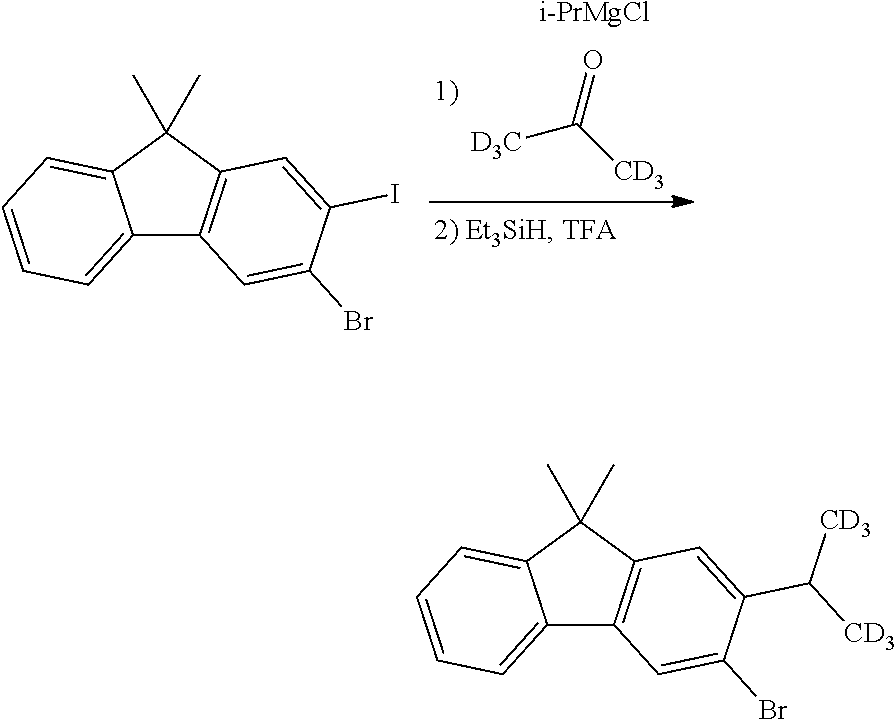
C12=CC=CC=C1C(C)(C)C1=C2C=C(Br)C(C([CD3])[CD3])=C1.[D3C]C([CD3])=O.[i-PrMgCl].C12=CC=CC=C1C(C)(C)C1=C2C=C(Br)C(I)=C1
